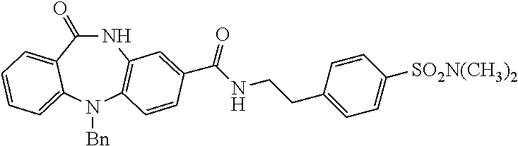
N1C(=O)C2=CC=CC=C2N([Bn])C2=C1C=C(C(NCCC1=CC=C([SO2N(CH3)2])C=C1)=O)C=C2
